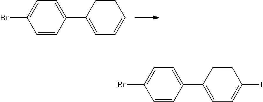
C1=CC(C2=CC=CC=C2)=CC=C1Br.C1=CC(C2=CC=C(I)C=C2)=CC=C1Br
